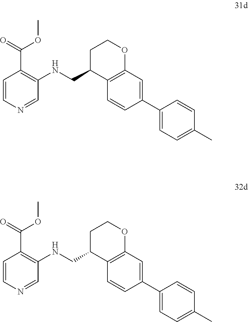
C1=CN=CC(NCC2C3=C(OCC2)C=C(C2=CC=C(C)C=C2)C=C3)=C1C(=O)OC.C1=CN=CC(NCC2C3=C(OCC2)C=C(C2=CC=C(C)C=C2)C=C3)=C1C(=O)OC
